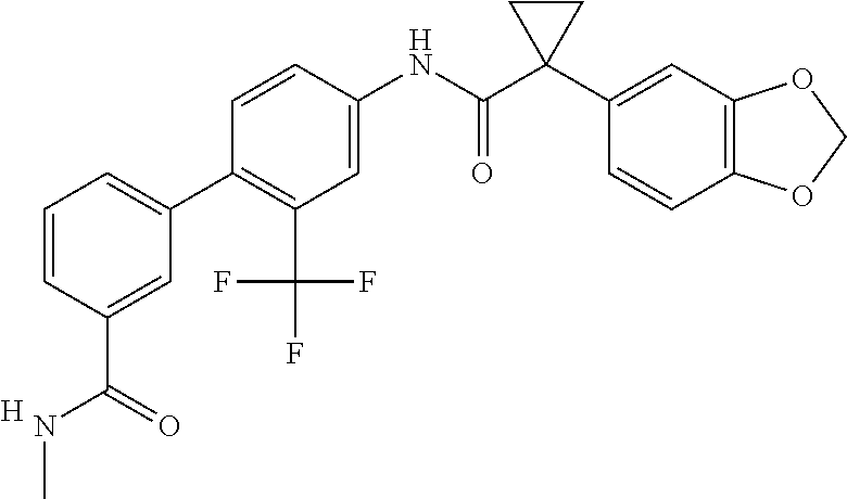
[H].C1=C(NC(C2(C3=CC4=C(C=C3)OCO4)CC2)=O)C=CC(C2=CC=CC(C(=O)NC)=C2)=C1C(F)(F)F
